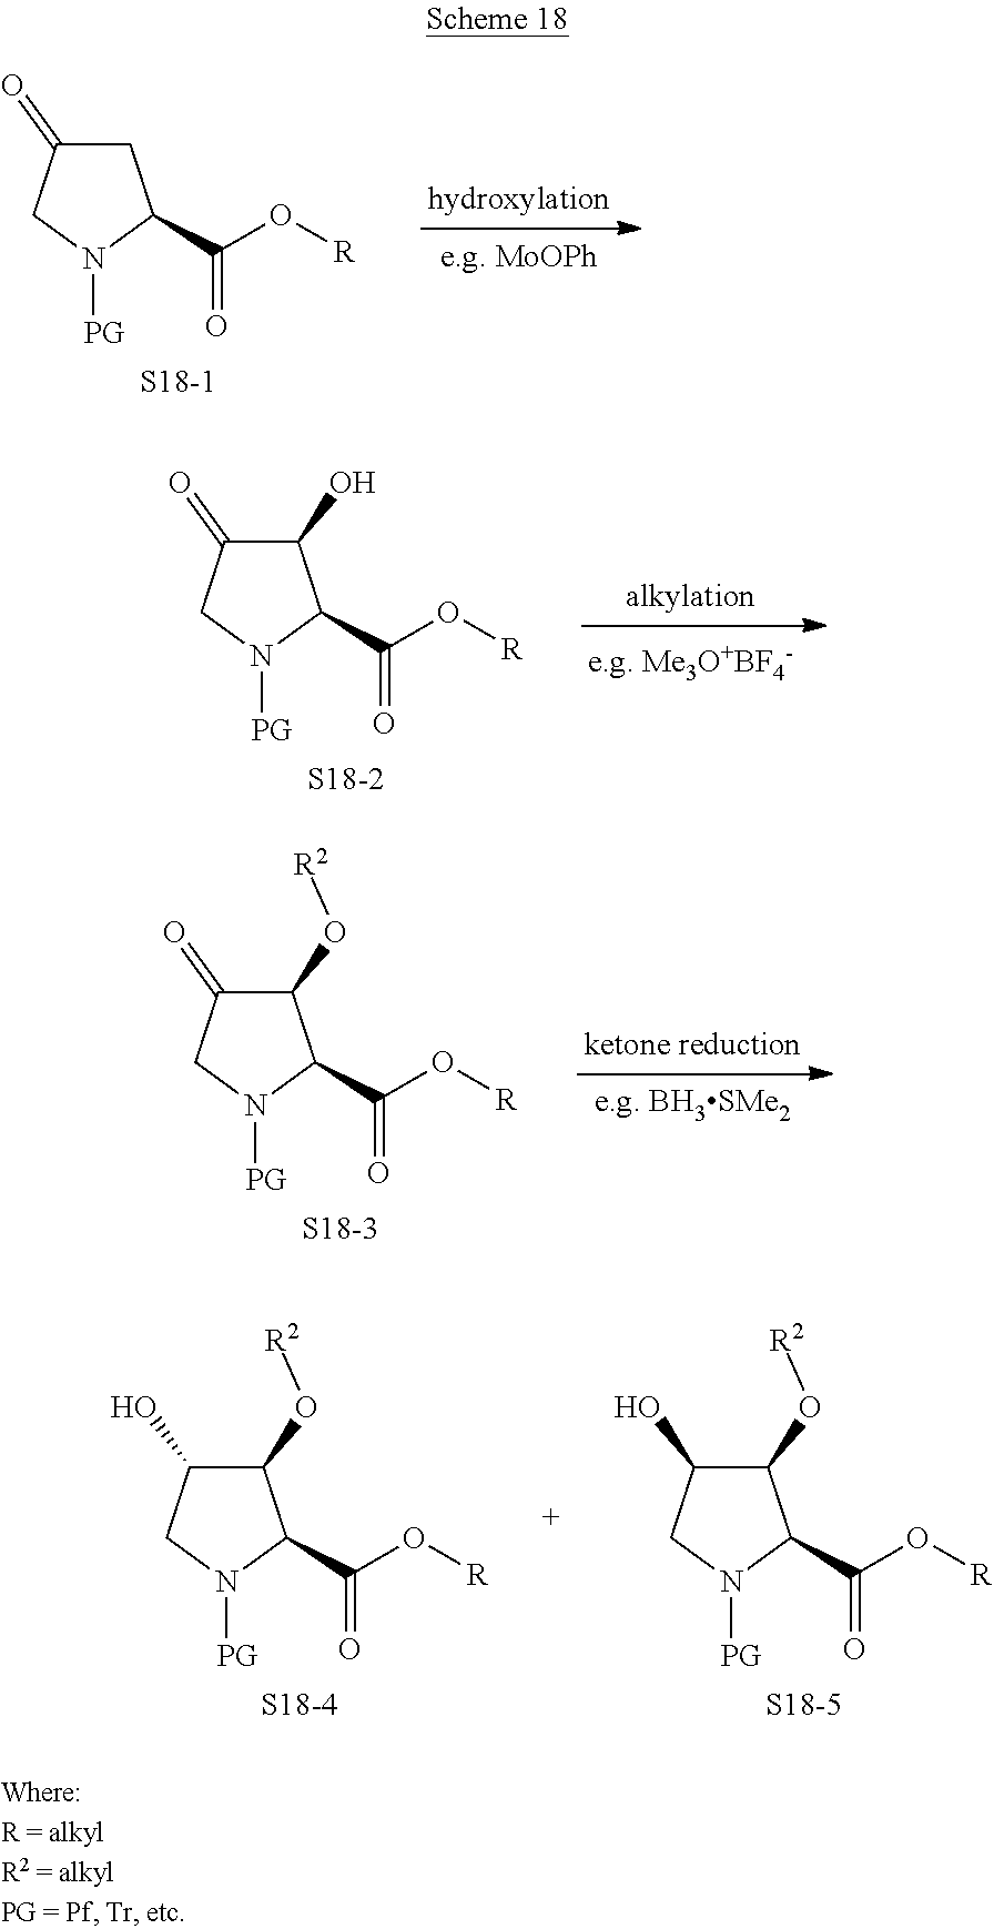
C1C(=O)CN([PG])C1C(O[R])=O.[S18-1].C1(O)C(=O)CN([PG])C1C(O[R])=O.[S18-2].C1(O[R2])C(=O)CN([PG])C1C(O[R])=O.[S18-3].C1(O[R2])C(O)CN([PG])C1C(O[R])=O.[S18-4].C1(O[R2])C(O)CN([PG])C1C(O[R])=O.[S18-5]
